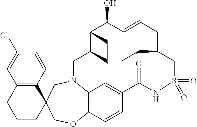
ClC1=CC2=C(C=C1)C1(CCC2)COC2=C3N(C1)CC1C(CC1)C(O)C=CCC(CC)CS(=O)(=O)NC(=O)C(=C3)C=C2
